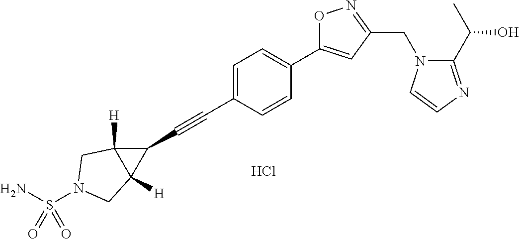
C1=C(C#CC2C3([H])C2([H])CN(S(N)(=O)=O)C3)C=CC(C2=CC(CN3C(C(C)O)=NC=C3)=NO2)=C1.Cl
